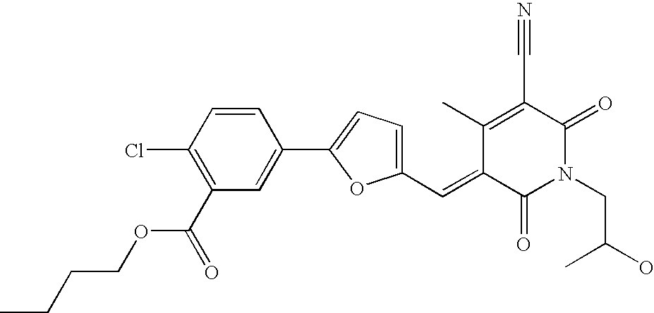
C1(Cl)=C(C(OCCCC)=O)C=C(C2=CC=C(C=C3C(=O)N(CC(O)C)C(=O)C(C#N)=C3C)O2)C=C1
